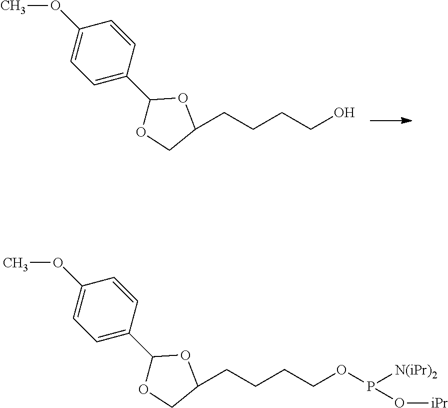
COC1=CC=C(C2OCC(CCCCO)O2)C=C1.COC1=CC=C(C2OCC(CCCCOP([N(iPr)2])O[iPr])O2)C=C1
